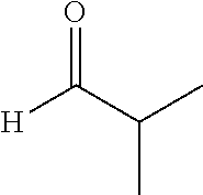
CC(C([H])=O)C
